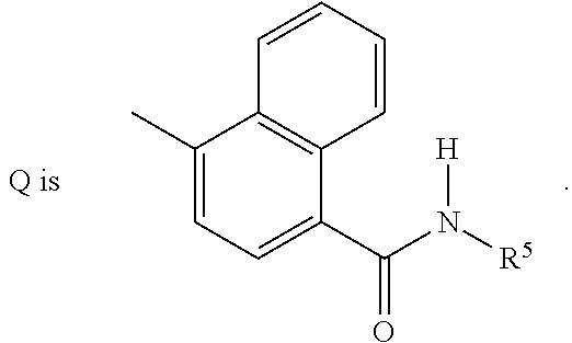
C1=CC=CC2=C1C(C(N([R5])[H])=O)=CC=C2C
